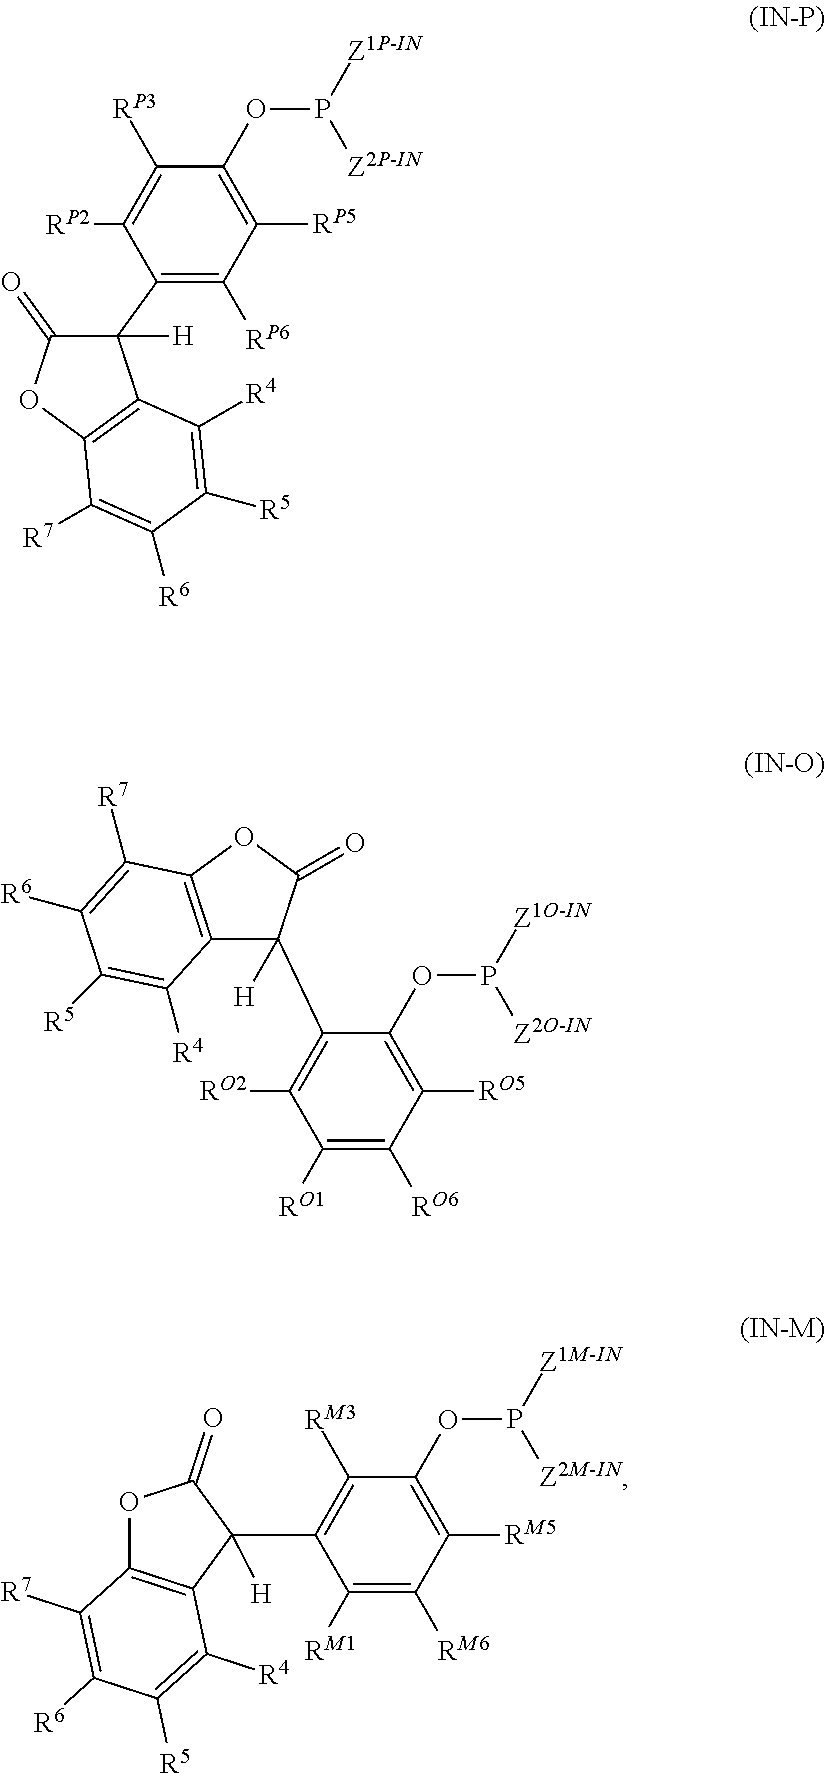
C1(C2=C([RP6])C([RP5])=C(OP([Z1P-IN])[Z2P-IN])C([RP3])=C2[RP2])([H])C(=O)OC2=C1C([R4])=C([R5])C([R6])=C2[R7].O1C2=C(C(C3=C([RM3])C(OP([Z1M-IN])[Z2M-IN])=C([RM5])C([RM6])=C3[RM1])([H])C1=O)C([R4])=C([R5])C([R6])=C2[R7].C1(C2([H])C3=C(OC2=O)C([R7])=C([R6])C([R5])=C3[R4])=C([RO2])C([RO1])=C([RO6])C([RO5])=C1OP([Z1O-IN])[Z2O-IN]
